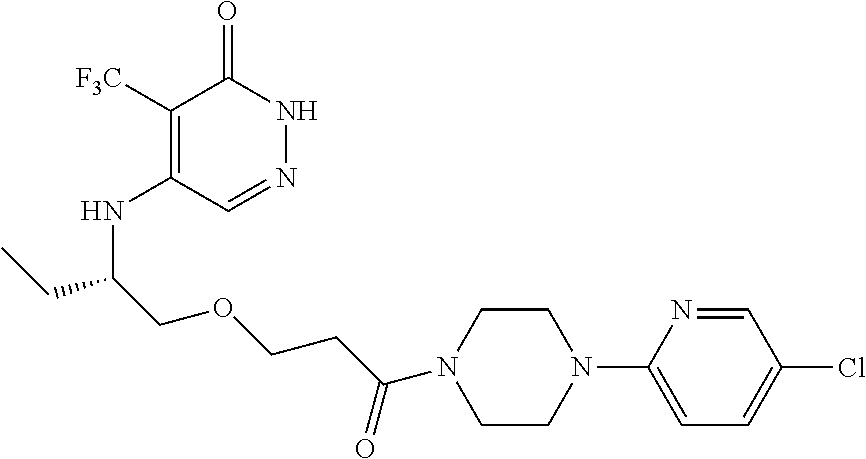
C1([F3C])=C(NC(CC)COCCC(N2CCN(C3=CC=C(Cl)C=N3)CC2)=O)C=NNC1=O
